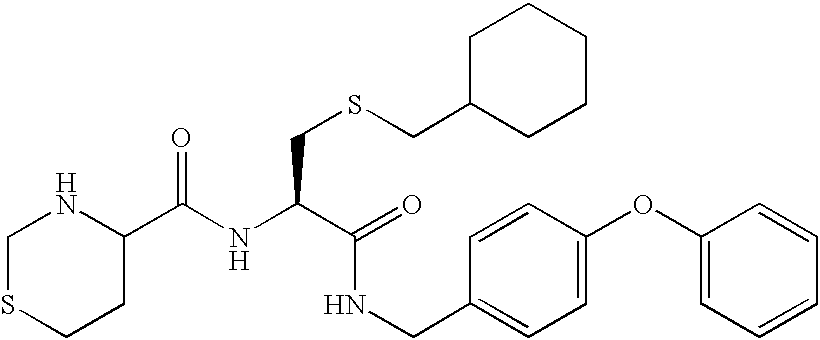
C(NC(C(=O)NCC1=CC=C(OC2=CC=CC=C2)C=C1)CSCC1CCCCC1)(=O)C1NCSCC1
